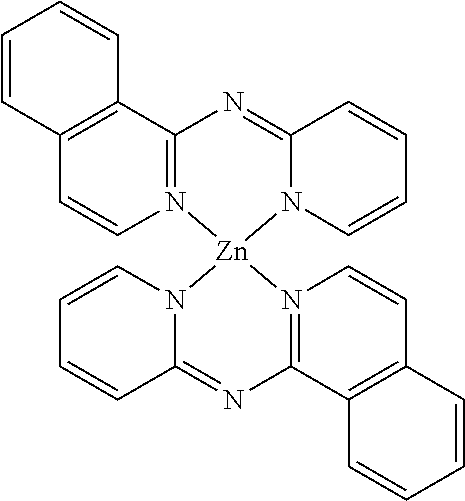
C12=N([Zn]3(N4C(=N1)C=CC=C4)N1C(=NC4=N3C=CC3=C4C=CC=C3)C=CC=C1)C=CC1=C2C=CC=C1
